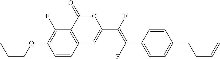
C1=CC2=C(C(F)=C1OCCC)C(=O)OC(C(F)=C(C1=CC=C(CCC=C)C=C1)F)=C2
